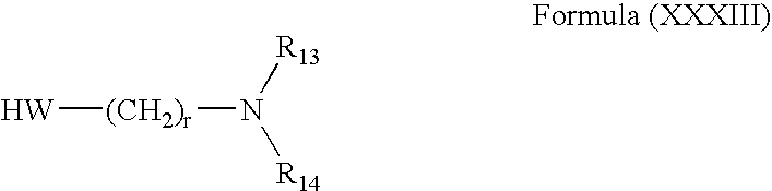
[W][(CH2)r]N([R14])[R13]
